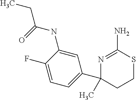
N1=C(N)SCCC1(C1=CC=C(F)C(NC(=O)CC)=C1)C
